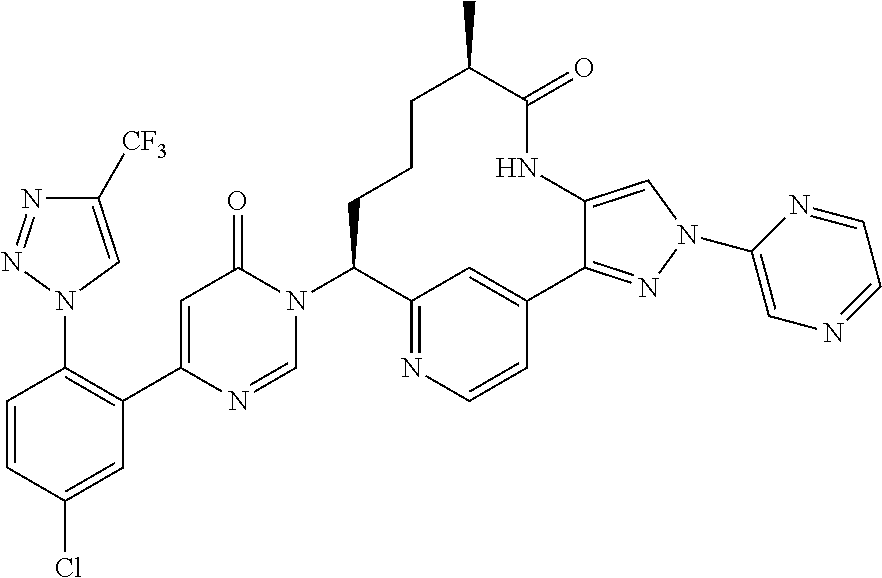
C1=CC(Cl)=CC(C2=CC(=O)N(C3CCCC(C)C(=O)NC4=CN(C5=CN=CC=N5)N=C4C4=CC3=NC=C4)C=N2)=C1N1N=NC([CF3])=C1
